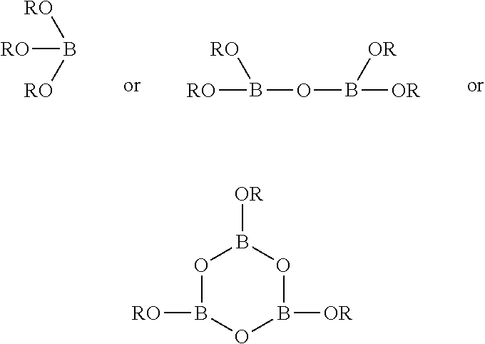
[RO]B([RO])[RO].[RO]B(OB([OR])[OR])[RO].O1B([RO])OB([OR])OB1[OR]
